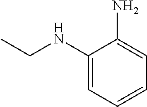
C1(NCC)=CC=CC=C1N
